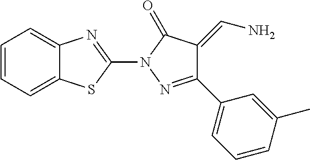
C1=CC=C2C(=C1)N=C(N1N=C(C3=CC=CC(C)=C3)C(=CN)C1=O)S2
